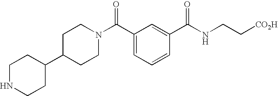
C1NCCC(C2CCN(C(C3=CC=CC(C(NCC[CO2H])=O)=C3)=O)CC2)C1
